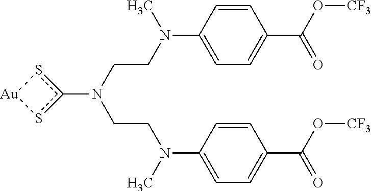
c1(N(CCN(C2=CC=C(C(O[CF3])=O)C=C2)C)CCN(C2=CC=C(C(O[CF3])=O)C=C2)C)s[Au]s1
